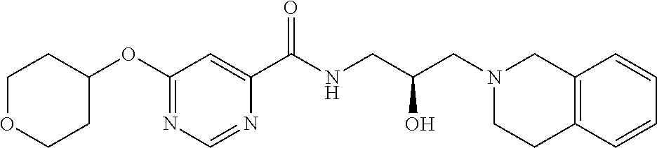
C1(OC2CCOCC2)=NC=NC(C(NCC(CN2CCC3=C(C2)C=CC=C3)O)=O)=C1
